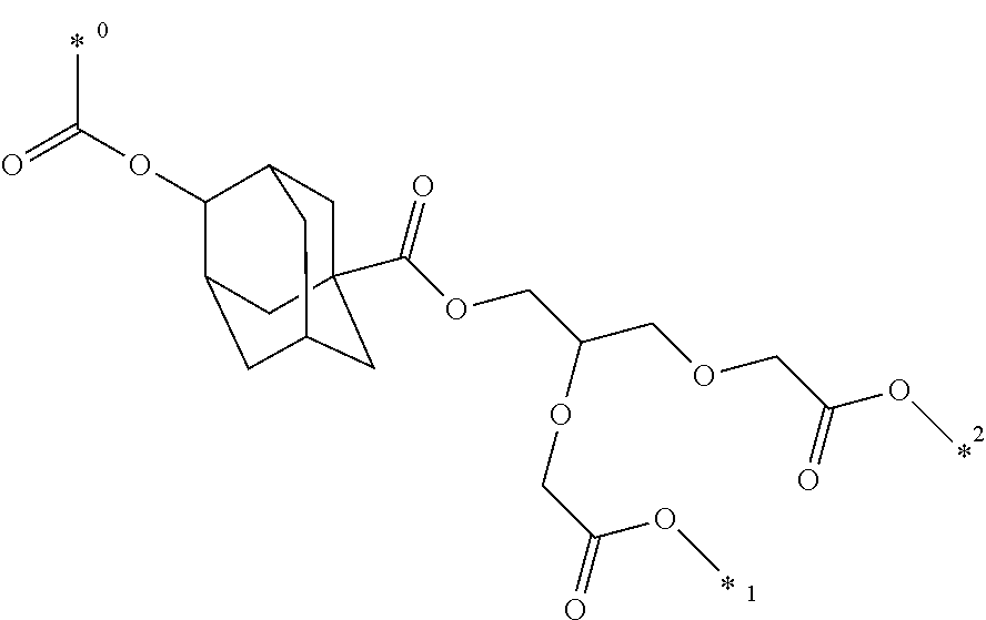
C1C2(C(OCC(COCC(OC)=O)OCC(=O)OC)=O)CC3CC(C(OC(=O)C)C1C3)C2
